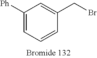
C1([Ph])=CC=CC(CBr)=C1
